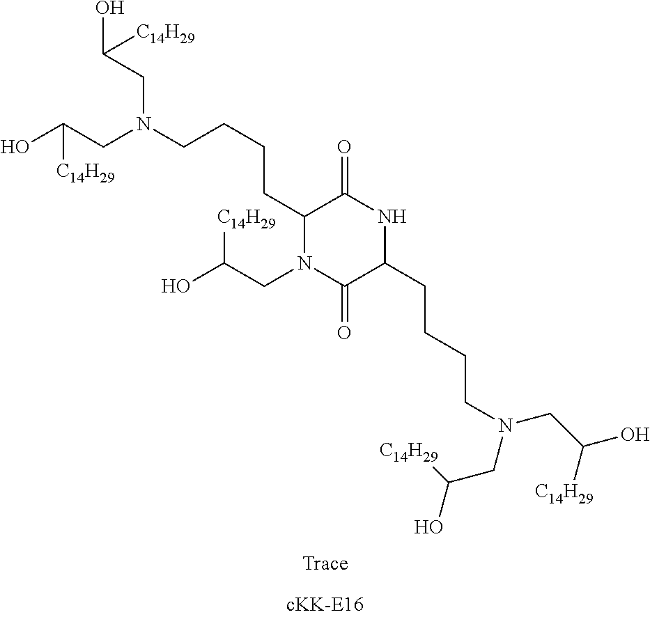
C(CC1NC(=O)C(CCCCN(CC(O)[C14H29])CC(O)[C14H29])N(CC(O)[C14H29])C1=O)CCN(CC([C14H29])O)CC([C14H29])O
